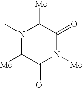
N1(C)C([Me])C(=O)N([Me])C(=O)C1[Me]
